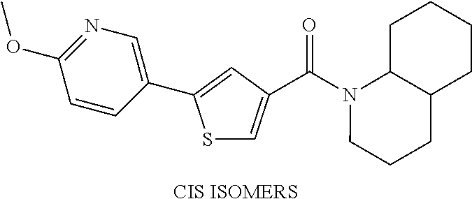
C1(C2=CC(C(N3CCCC4C3CCCC4)=O)=CS2)=CN=C(OC)C=C1.[CIS ISOMERS]
